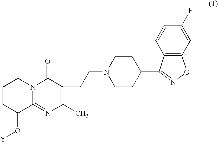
C1CC(O[Y])C2=NC(C)=C(CCN3CCC(C4=NOC5=C4C=CC(F)=C5)CC3)C(=O)N2C1
